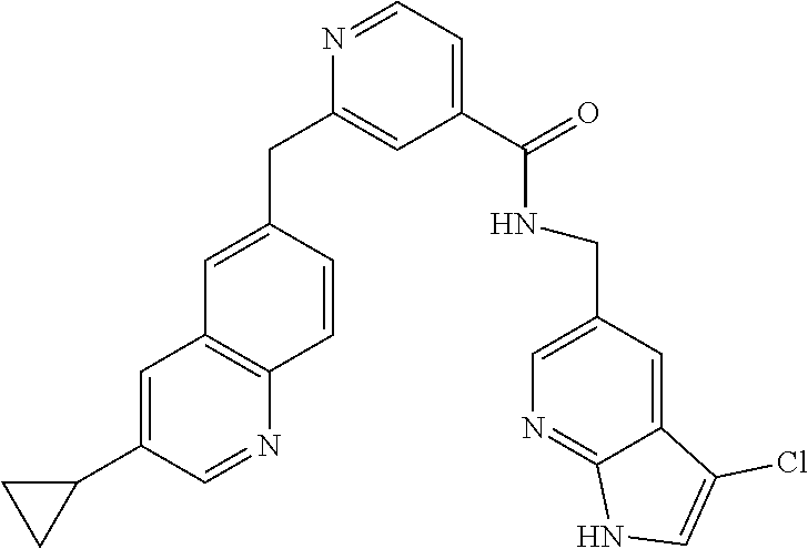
C1=C(C2CC2)C=NC2=C1C=C(CC1=CC(C(=O)NCC3=CN=C4C(=C3)C(Cl)=CN4)=CC=N1)C=C2
